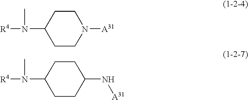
C1CC(N(C)[R4])CCN1[A31].C1CC(N(C)[R4])CCC1N[A31]
